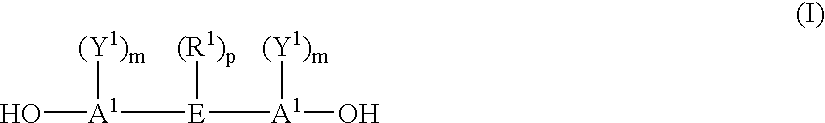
[A1]([E]([A1](O)[(Y1)m])[(R1)p])(O)[(Y1)m]
